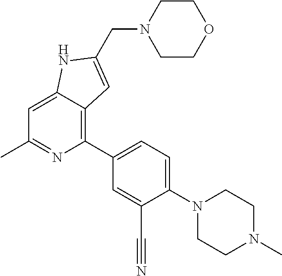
C1=C2C(=C(C3=CC=C(N4CCN(C)CC4)C(C#N)=C3)N=C1C)C=C(CN1CCOCC1)N2
